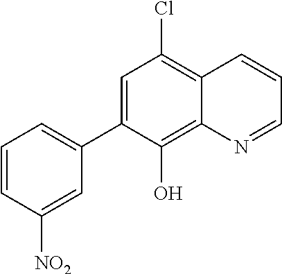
C1=CC([NO2])=CC(C2=CC(Cl)=C3C(=C2O)N=CC=C3)=C1
